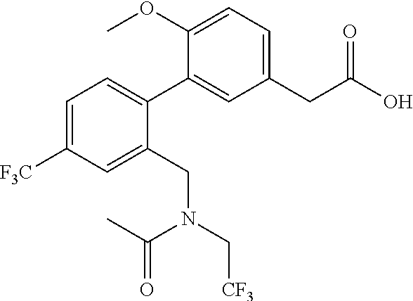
C1=C([F3C])C=C(CN(C[CF3])C(C)=O)C(C2=CC(CC(O)=O)=CC=C2OC)=C1
